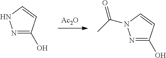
[Ac2O].N1=C(O)C=CN1C(C)=O.N1=C(O)C=CN1
